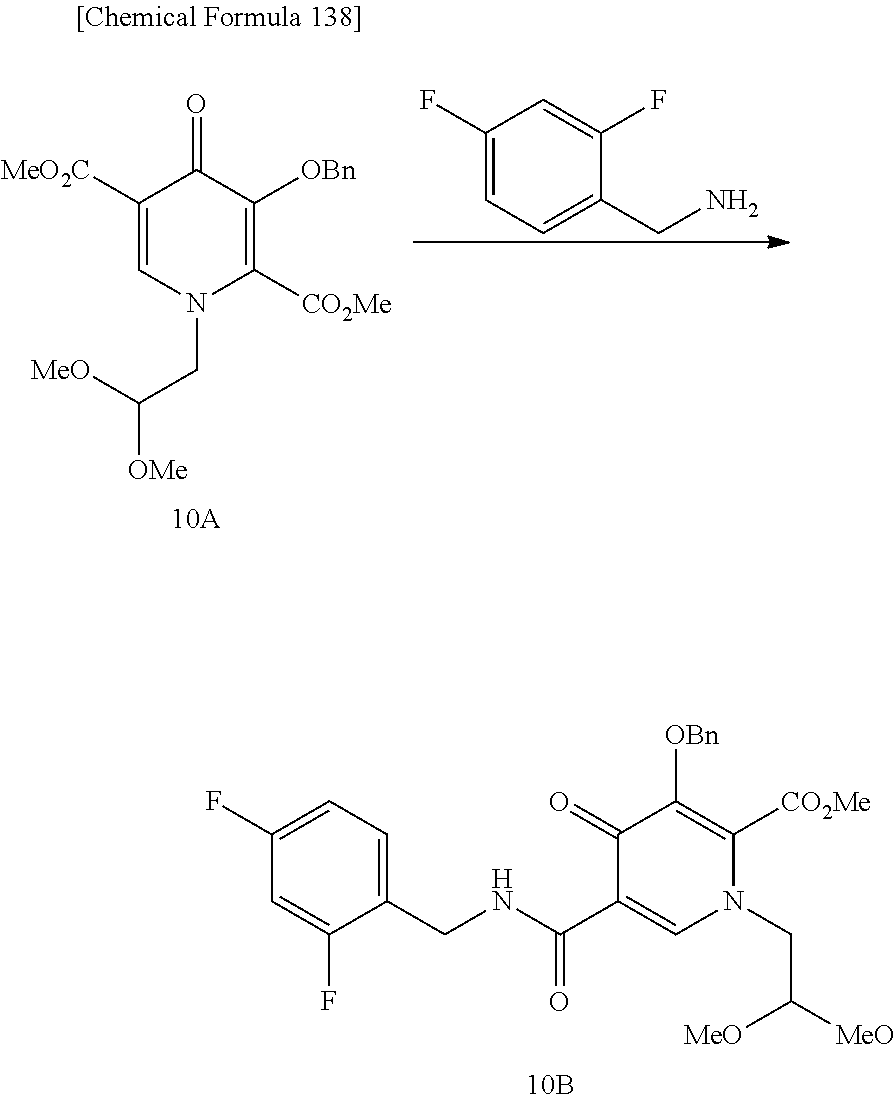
C1(F)=CC=C(CN)C(F)=C1.[MeO2C]C1=CN(CC([MeO])[OMe])C([CO2Me])=C([OBn])C1=O.O=C1C([OBn])=C([CO2Me])N(CC([MeO])[MeO])C=C1C(NCC1=CC=C(F)C=C1F)=O
